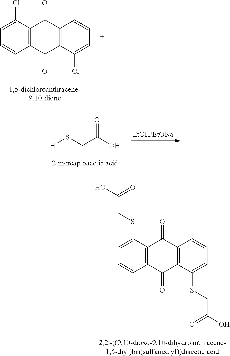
C12=C(C(Cl)=CC=C1)C(=O)C1=C(C2=O)C(Cl)=CC=C1.[H]SCC(O)=O.C12=C(C(SCC(O)=O)=CC=C1)C(=O)C1=C(C2=O)C(SCC(O)=O)=CC=C1
